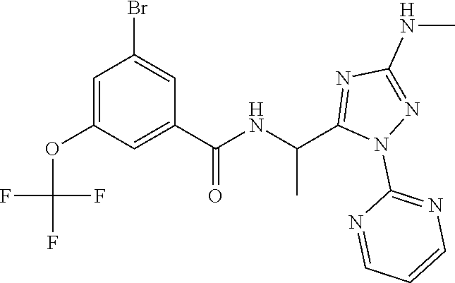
C1=C(OC(F)(F)F)C=C(C(=O)NC(C)C2=NC(NC)=NN2C2=NC=CC=N2)C=C1Br
